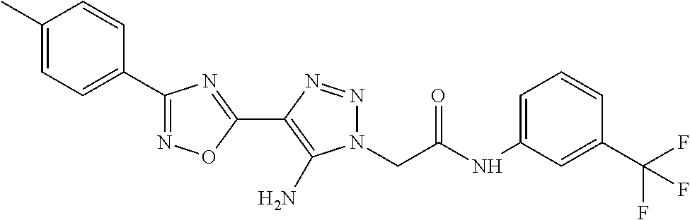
N1=C(C2=CC=C(C)C=C2)N=C(C2=C(N)N(CC(NC3=CC=CC(C(F)(F)F)=C3)=O)N=N2)O1
